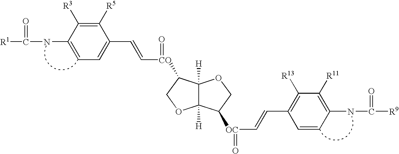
[R1]C(=O)NC1=CC=C(C=C[CO](=O)C2C3([H])C([H])(OC2)C([OC](C=CC2=C([R13])C([R11])=C(NC(=O)[R9])C=C2)=O)CO3)C([R5])=C1[R3]
